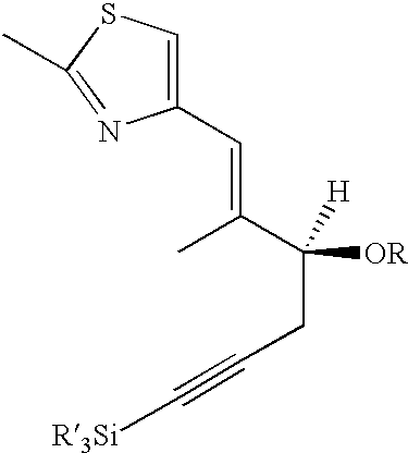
C([H])(C(C)=CC1=CSC(C)=N1)(CC#C[R3Si])[OR]
